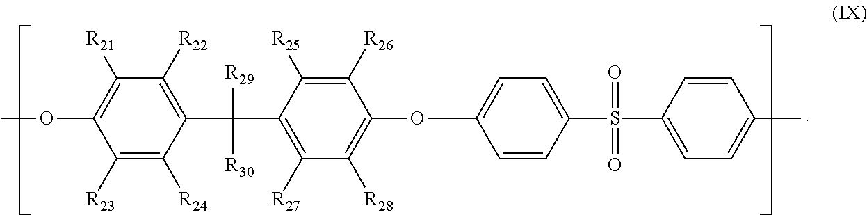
COC1=C([R21])C([R22])=C(C([R29])([R30])C2=C([R27])C([R28])=C(OC3=CC=C(S(=O)(=O)C4=CC=C(C)C=C4)C=C3)C([R26])=C2[R25])C([R24])=C1[R23]
